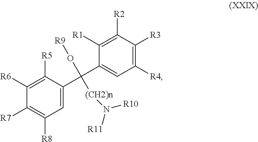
C1=C(C(C2=CC([R4])=C([R3])C([R2])=C2[R1])([(CH2)n]N([R10])[R11])O[R9])C([R5])=C([R6])C([R7])=C1[R8]
